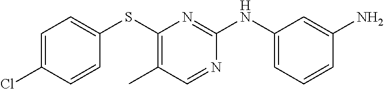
C1=C(Cl)C=CC(SC2=C(C)C=NC(NC3=CC=CC(N)=C3)=N2)=C1
